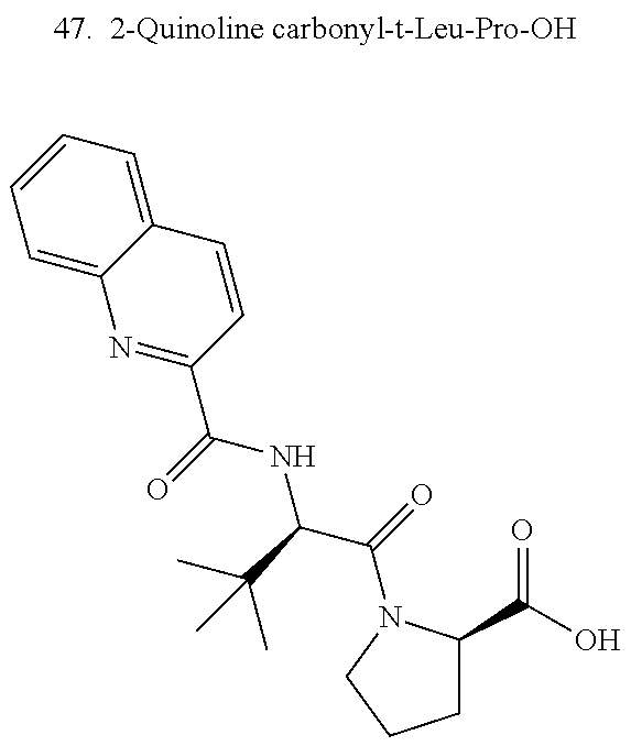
C1=C2C(=CC=C1)C=CC(C(=O)NC(C(=O)N1C(C(=O)O)CCC1)C(C)(C)C)=N2
